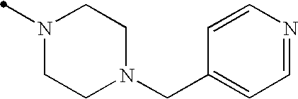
C1(CN2CCN(C)CC2)=CC=NC=C1
